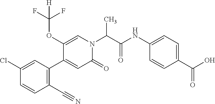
C1(C#N)=C(C2=CC(=O)N(C(C(NC3=CC=C(C(O)=O)C=C3)=O)C)C=C2OC(F)(F)[H])C=C(Cl)C=C1
